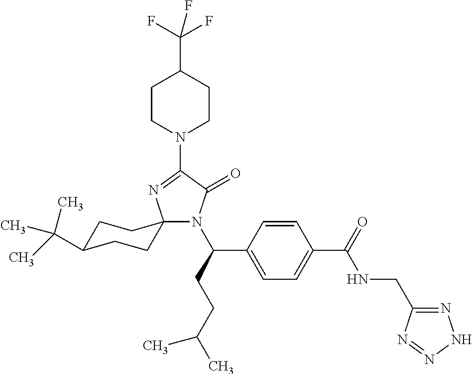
C1C(C(C)(C)C)CCC2(C1)N(C(CCC(C)C)C1=CC=C(C(=O)NCC3=NNN=N3)C=C1)C(=O)C(N1CCC(C(F)(F)F)CC1)=N2
